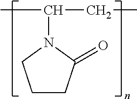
CC(CC)N1CCCC1=O
